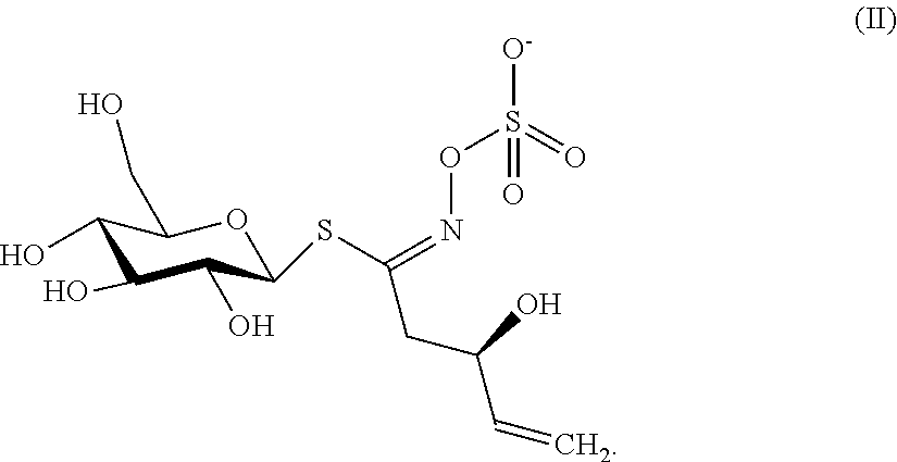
C1(O)C(O)C(O)C(SC(CC(O)C=C)=NOS(=O)(=O)[O-])OC1CO
